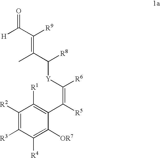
C1([R2])=C([R3])C([R4])=C([OR7])C(C(=C([R6])[Y]C([R8])C(=C([R9])C(=O)[H])C)[R5])=C1[R1]
